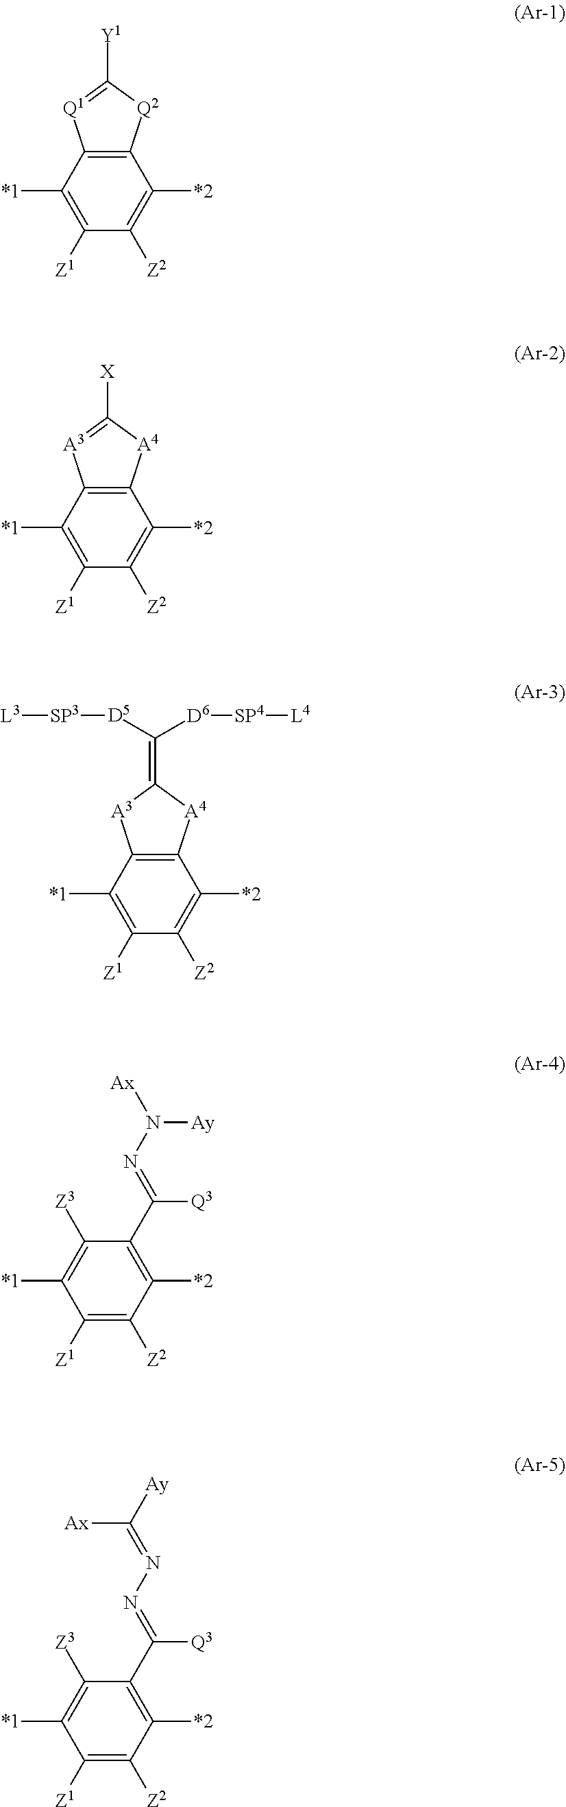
C1([*1])=C([Z1])C([Z2])=C([*2])C2=C1[Q1]=C([Y1])[Q2]2.C1([*1])=C([Z1])C([Z2])=C([*2])C2=C1[A3]=C([X])[A4]2.C1([*1])=C([Z1])C([Z2])=C([*2])C2=C1[A3]C(=C([D5][SP3][L3])[D6][SP4][L4])[A4]2.C1([*1])=C([Z3])C(C(=NN([Ax])[Ay])[Q3])=C([*2])C([Z2])=C1[Z1].C1([*1])=C([Z3])C(C(=NN=C([Ay])[Ax])[Q3])=C([*2])C([Z2])=C1[Z1]
